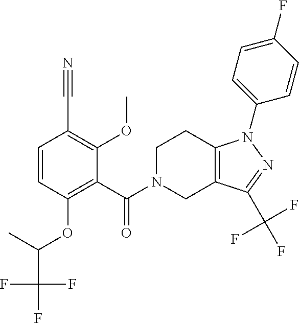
C(=O)(C1=C(OC(C)C(F)(F)F)C=CC(C#N)=C1OC)N1CC2=C(N(C3=CC=C(F)C=C3)N=C2C(F)(F)F)CC1
